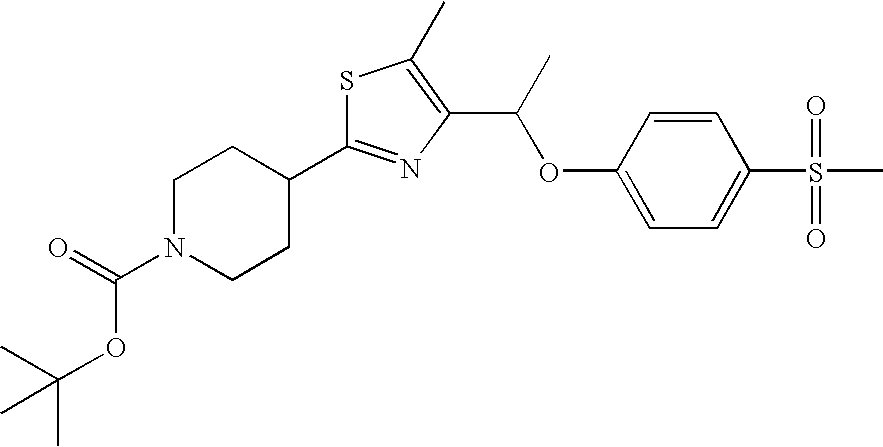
C1N(C(=O)OC(C)(C)C)CCC(C2=NC(C(OC3=CC=C(S(C)(=O)=O)C=C3)C)=C(C)S2)C1
